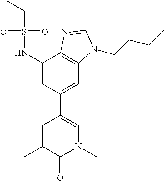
C1(NS(CC)(=O)=O)=CC(C2=CN(C)C(=O)C(C)=C2)=CC2=C1N=CN2CCCC
